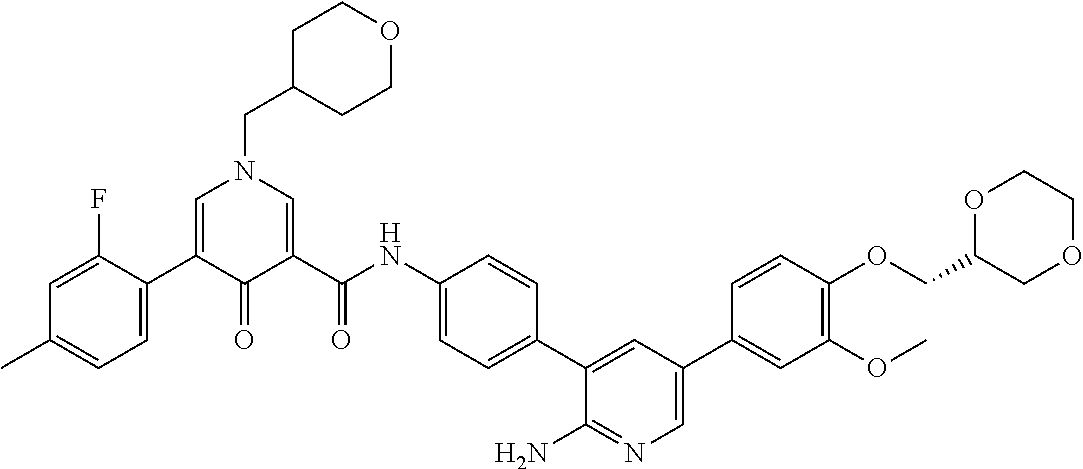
C1C(CN2C=C(C3=CC=C(C)C=C3F)C(=O)C(C(NC3=CC=C(C4=CC(C5=CC(OC)=C(OCC6COCCO6)C=C5)=CN=C4N)C=C3)=O)=C2)CCOC1
